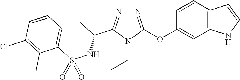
N1=C(OC2=CC3=C(C=C2)C=CN3)N(CC)C(C(NS(C2=CC=CC(Cl)=C2C)(=O)=O)C)=N1
